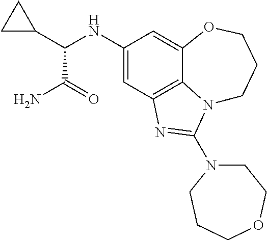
C1(NC(C2CC2)C(N)=O)=CC2=C3C(=C1)OCCCN3C(N1CCOCCC1)=N2
